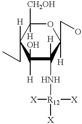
C1([H])(O)C([H])([HNH][R12]([X])([X])[X])C(CO)([H])OC([CH2OH])([H])C1([H])CC
